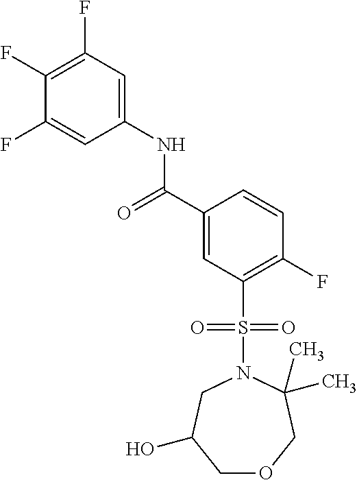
C1(F)=C(F)C=C(NC(C2=CC(S(N3CC(O)COCC3(C)C)(=O)=O)=C(F)C=C2)=O)C=C1F
